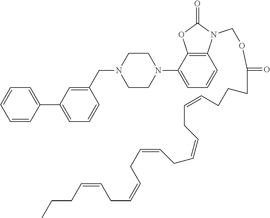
C1=CC=CC(C2=CC=CC(CN3CCN(C4=CC=CC5=C4OC(=O)N5COC(CCCC=CCC=CCC=CCC=CCC=CCCC)=O)CC3)=C2)=C1
